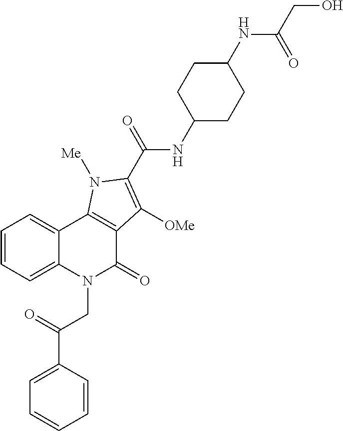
C12=CC=CC=C1C1=C(C(=O)N2CC(C2=CC=CC=C2)=O)C([OMe])=C(C(=O)NC2CCC(NC(CO)=O)CC2)N1[Me]
